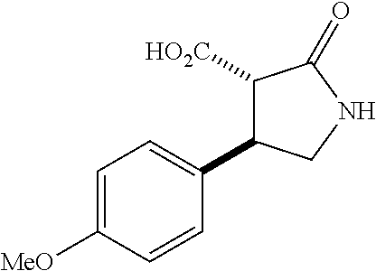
C1([HO2C])C(C2=CC=C([MeO])C=C2)CNC1=O
